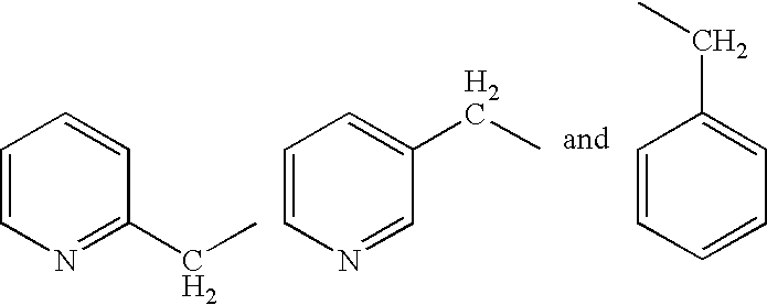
C1=CN=C(CC)C=C1.C1=CN=CC(CC)=C1.C1=CC=CC=C1CC
